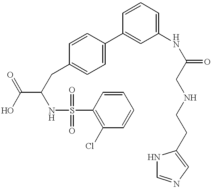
OC(=O)C(CC1=CC=C(C2=CC(NC(CNCCC3=CN=CN3)=O)=CC=C2)C=C1)NS(=O)(=O)C1=C(Cl)C=CC=C1
